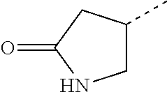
C1(C)CNC(=O)C1
